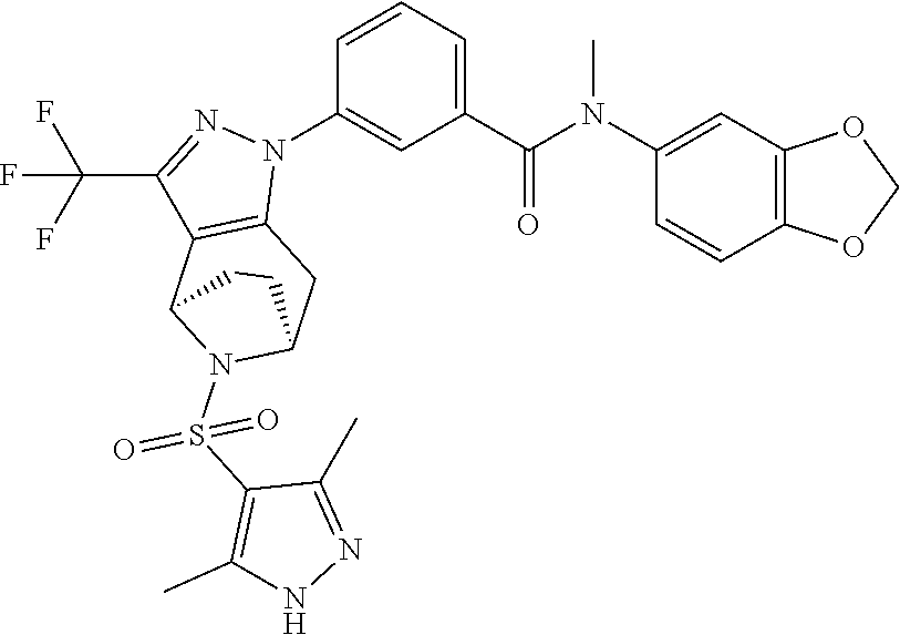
C1(N(C(C2=CC=CC(N3C4=C(C(C(F)(F)F)=N3)C3N(S(C5=C(C)NN=C5C)(=O)=O)C(C4)CC3)=C2)=O)C)=CC2=C(C=C1)OCO2
